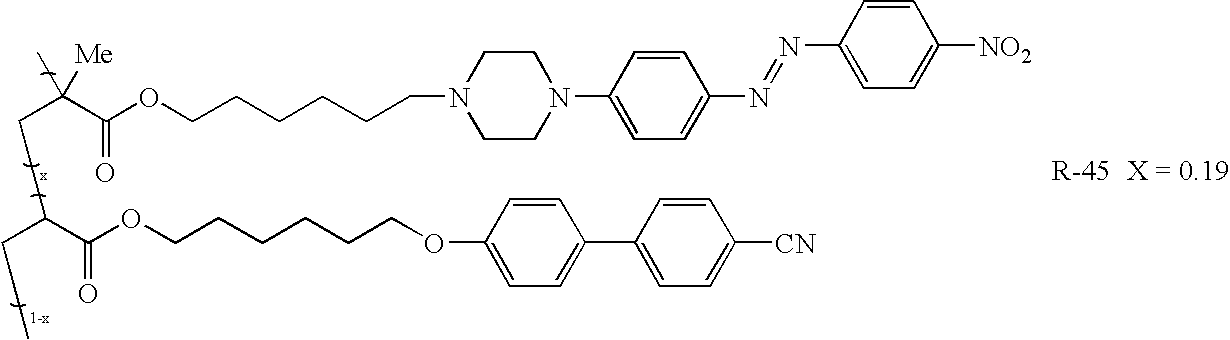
C1=C(N=NC2=CC=C(N3CCN(CCCCCCOC(C(CCC(C(OCCCCCCOC4=CC=C(C5=CC=C([CN])C=C5)C=C4)=O)CCC)(C)[Me])=O)CC3)C=C2)C=CC([NO2])=C1
